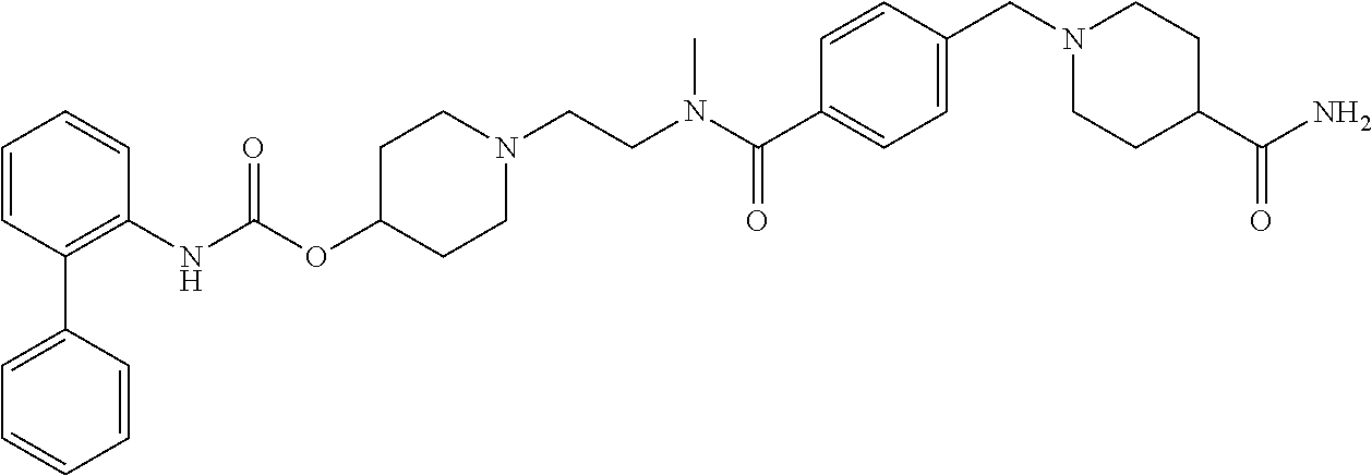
C1=CC(C2=CC=CC=C2)=C(NC(OC2CCN(CCN(C(=O)C3=CC=C(CN4CCC(C(N)=O)CC4)C=C3)C)CC2)=O)C=C1
